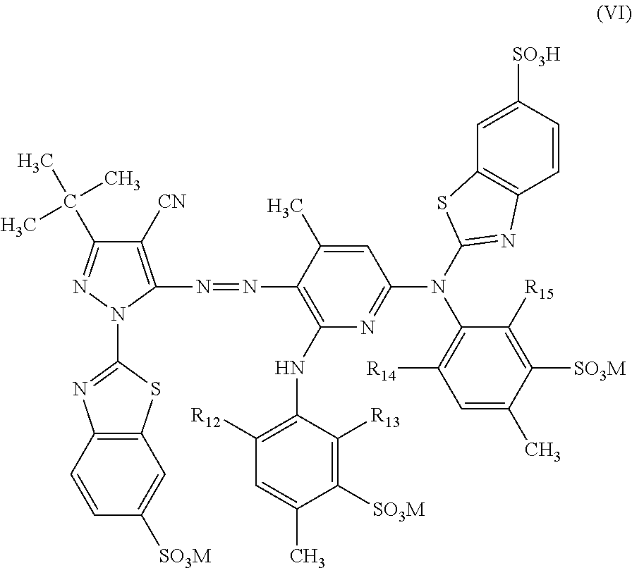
C1([CN])=C(N=NC2=C(NC3=C([R12])C=C(C)C([SO3M])=C3[R13])N=C(N(C3=C([R14])C=C(C)C([SO3M])=C3[R15])C3=NC4=C(C=C([SO3H])C=C4)S3)C=C2C)N(C2=NC3=C(C=C([SO3M])C=C3)S2)N=C1C(C)(C)C
